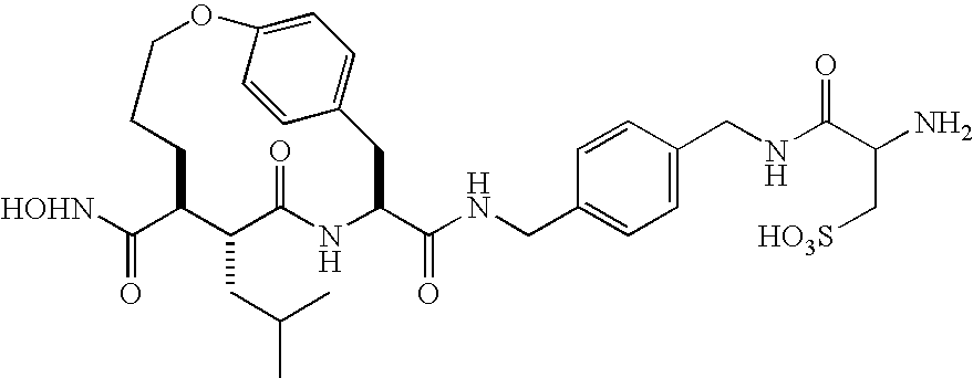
N(CC1=CC=C(CNC(C(C[HO3S])N)=O)C=C1)C(C1NC(=O)C(CC(C)C)C(C([HOHN])=O)CCCOC2=CC=C(C1)C=C2)=O
